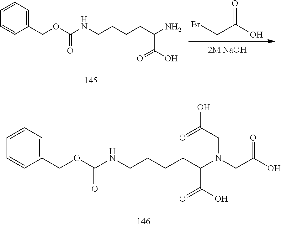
C1(COC(NCCCCC(N)C(O)=O)=O)=CC=CC=C1.BrCC(O)=O.C1(COC(NCCCCC(N(CC(O)=O)CC(=O)O)C(O)=O)=O)=CC=CC=C1
